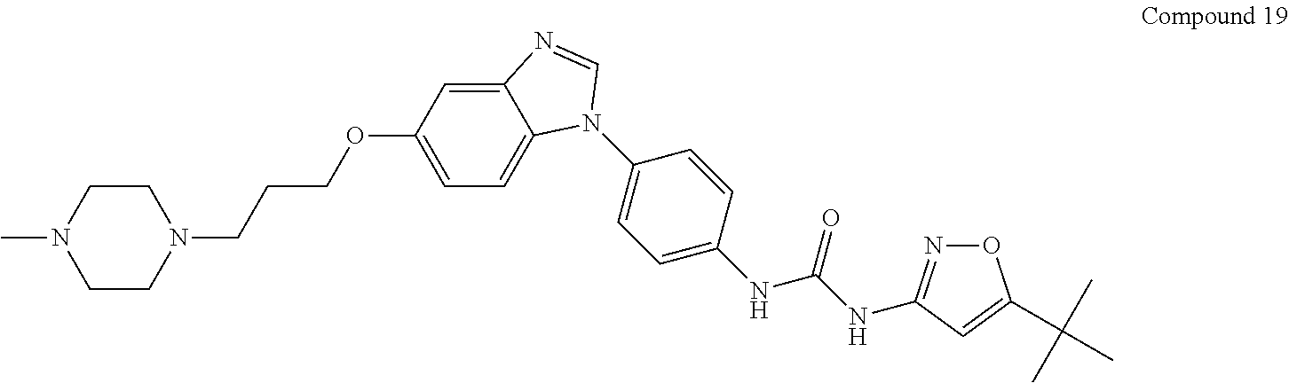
C12=CC(OCCCN3CCN(C)CC3)=CC=C1N(C1=CC=C(NC(NC3=NOC(C(C)(C)C)=C3)=O)C=C1)C=N2
